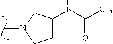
CN1CCC(NC(=O)[CF3])C1
